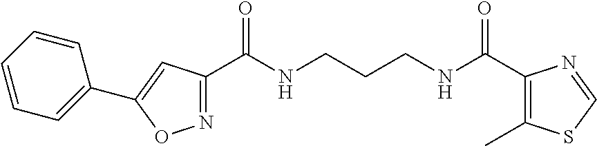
C1(C(NCCCNC(C2=C(C)SC=N2)=O)=O)=NOC(C2=CC=CC=C2)=C1
